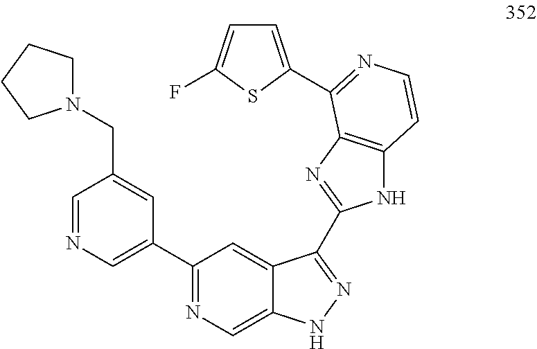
C1=NC=C(C2=NC=C3C(=C2)C(C2=NC4=C(N2)C=CN=C4C2=CC=C(F)S2)=NN3)C=C1CN1CCCC1
